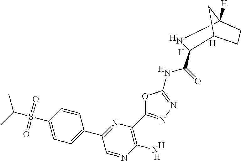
[H].[H].[H].CC(S(C1=CC=C(C2=NC(C3=NN=C(NC(=O)C4C5CCC([H])(N4)C5)O3)=C(N)N=C2)C=C1)(=O)=O)C.[H].[H].[H]
